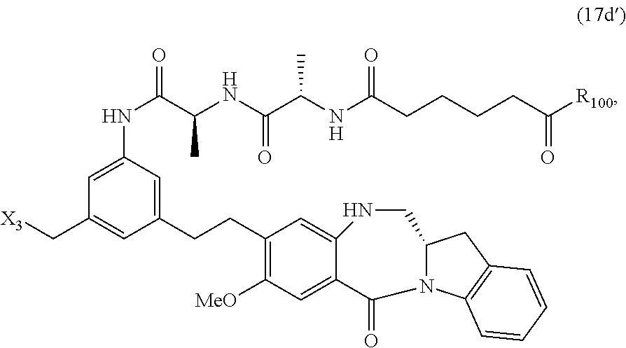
C1=C(NC(=O)C(NC(C(NC(CCCCC([R100])=O)=O)C)=O)C)C=C(CCC2=C([MeO])C=C3C(=C2)NCC2N(C4=C(C2)C=CC=C4)C3=O)C=C1C[X3]
